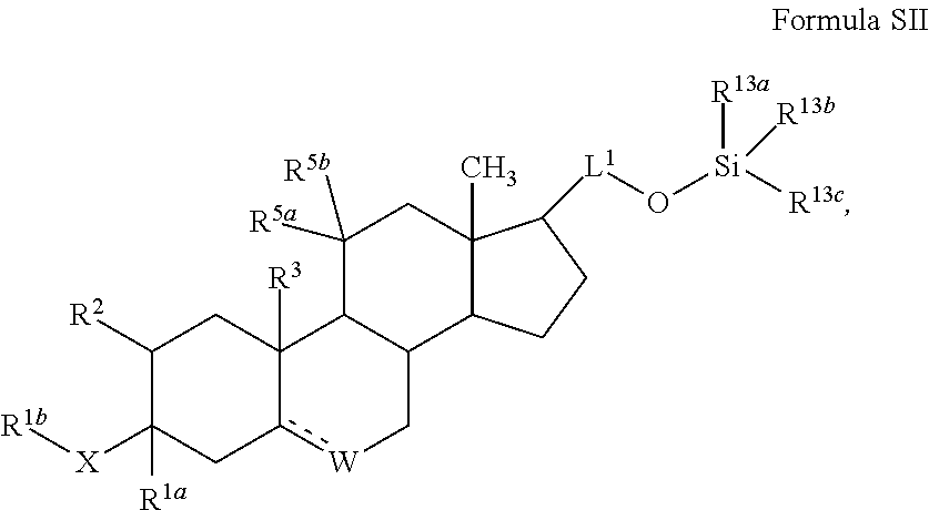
C1([R2])C([X][R1b])([R1a])Cc2[W]CC3C(C2([R3])C1)C([R5a])([R5b])CC1(C)C3CCC1[L1]O[Si]([R13a])([R13b])[R13c]
